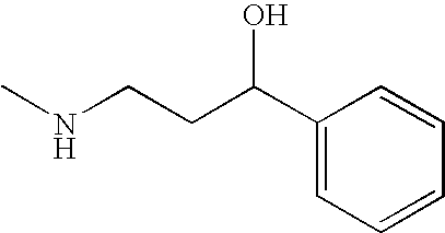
CNCCC(C1=CC=CC=C1)O
